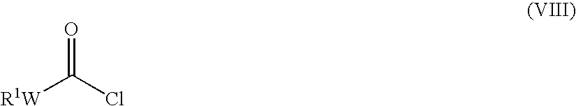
O=C([R1W])Cl
